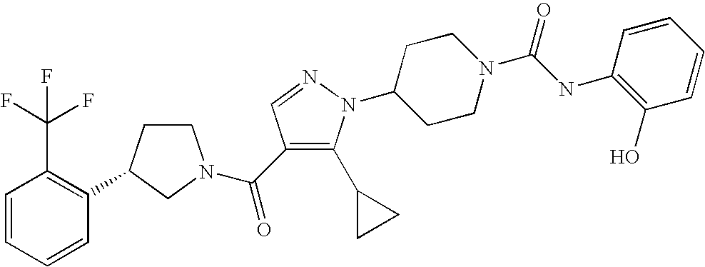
C1CC(C2=C(C(F)(F)F)C=CC=C2)CN1C(=O)C1=C(C2CC2)N(C2CCN(C(=O)NC3=C(O)C=CC=C3)CC2)N=C1
